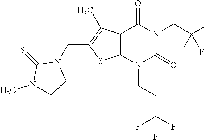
C12=C(N(CCC(F)(F)F)C(=O)N(CC(F)(F)F)C1=O)SC(CN1C(=S)N(C)CC1)=C2C
